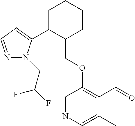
C1C(C2=CC=NN2CC(F)F)C(COC2=C(C=O)C(C)=CN=C2)CCC1
